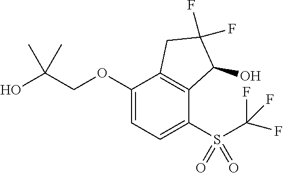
C1(OCC(O)(C)C)=CC=C(S(C(F)(F)F)(=O)=O)C2=C1CC(F)(F)C2O
